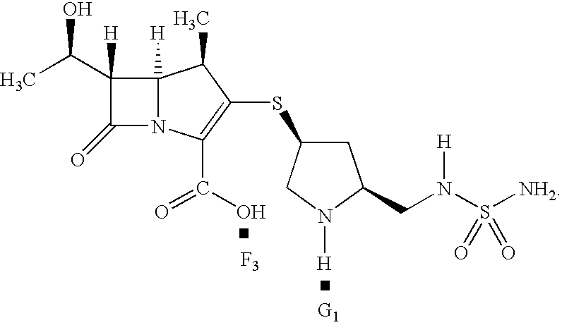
C1(C(O)C)([H])C(=O)N2C1([H])C(C)C(SC1CC(CN([H])S([NH2])(=O)=O)N([H])C1)=C2C(=O)O.[F3]
